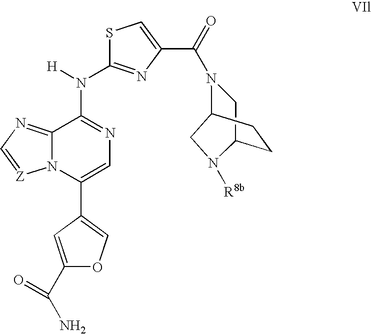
C1(C(N)=O)=CC(C2=CN=C(N([H])C3=NC(C(=O)N4CC5CCC4CN5[R8b])=CS3)C3=NC=[Z]N32)=CO1
